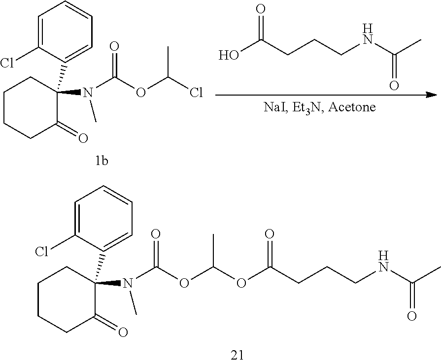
C1CCC(=O)C(N(C)C(OC(C)OC(CCCNC(C)=O)=O)=O)(C2=CC=CC=C2Cl)C1.OC(CCCNC(C)=O)=O.C1CCC(=O)C(N(C)C(OC(Cl)C)=O)(C2=CC=CC=C2Cl)C1
